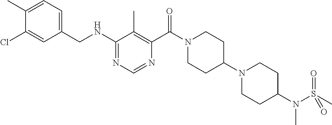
C1(NCC2=CC=C(C)C(Cl)=C2)=NC=NC(C(N2CCC(N3CCC(N(S(C)(=O)=O)C)CC3)CC2)=O)=C1C
